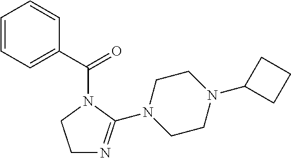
C1N=C(N2CCN(C3CCC3)CC2)N(C(C2=CC=CC=C2)=O)C1
